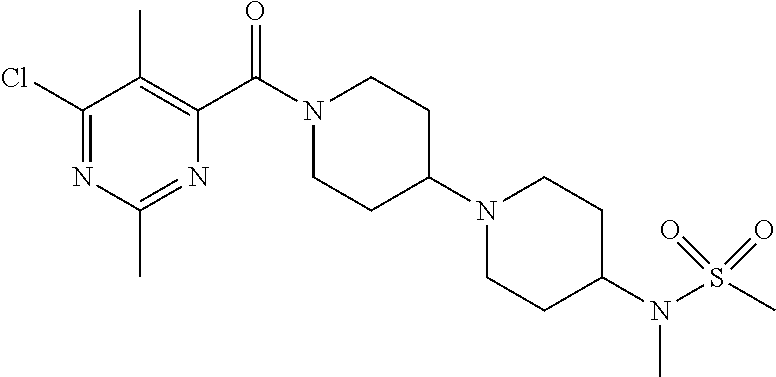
C1(Cl)=NC(C)=NC(C(N2CCC(N3CCC(N(S(C)(=O)=O)C)CC3)CC2)=O)=C1C
